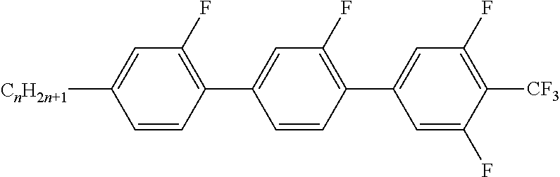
C1=CC(C2=CC(F)=C(C3=CC(F)=C([CF3])C(F)=C3)C=C2)=C(F)C=C1[CnH2n+1]
